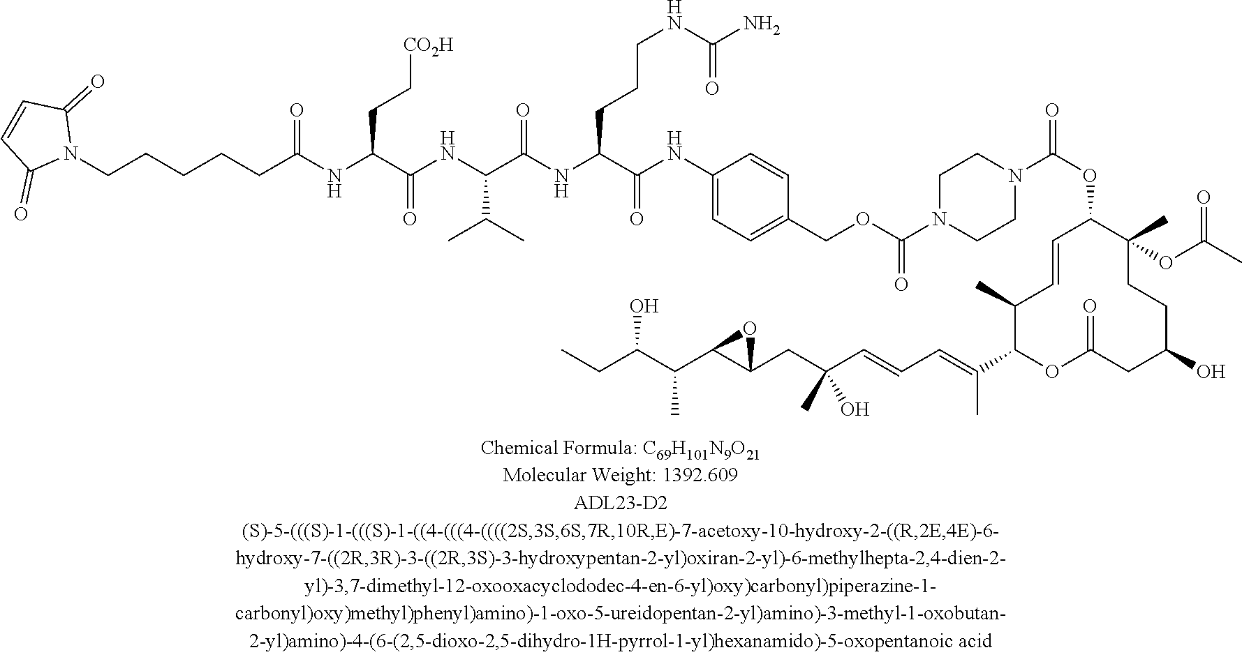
C1(COC(N2CCN(C(OC3C(C)(OC(C)=O)CCC(O)CC(=O)OC(C(=CC=CC(CC4C(C(C(CC)O)C)O4)(C)O)C)C(C)C=C3)=O)CC2)=O)=CC=C(NC(C(NC(C(NC(=O)C(NC(CCCCCN2C(=O)C=CC2=O)=O)CC[CO2H])C(C)C)=O)CCCNC(N)=O)=O)C=C1
